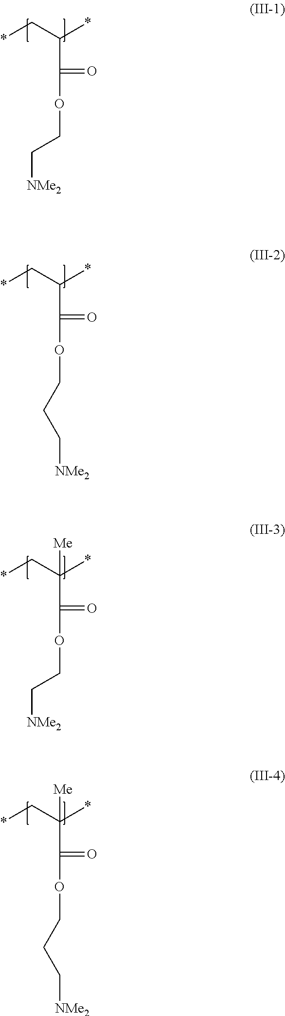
*CC(*)C(=O)OCC[NMe2].*CC(*)C(=O)OCCC[NMe2].*CC(*)(C(=O)OCC[NMe2])[Me].*CC(*)(C(=O)OCCC[NMe2])[Me]
